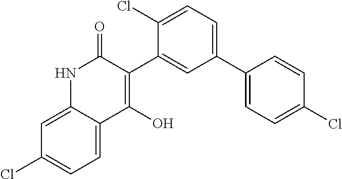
C1(C2=CC(C3=CC=C(Cl)C=C3)=CC=C2Cl)=C(O)C2=CC=C(Cl)C=C2NC1=O
